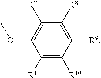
C1([R11])=C([R10])C([R9])=C([R8])C([R7])=C1OC
